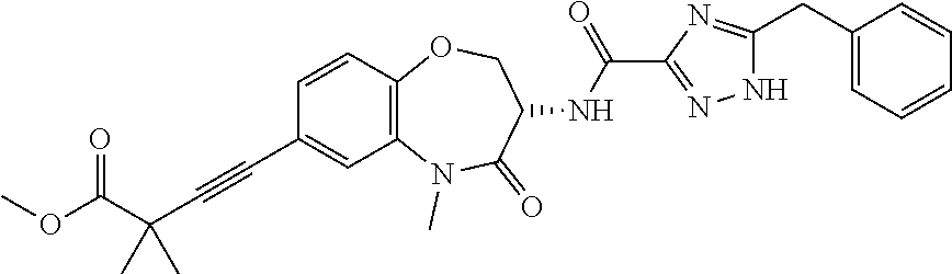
C1=CC2=C(C=C1C#CC(C)(C)C(OC)=O)N(C)C(=O)C(NC(C1=NNC(CC3=CC=CC=C3)=N1)=O)CO2
